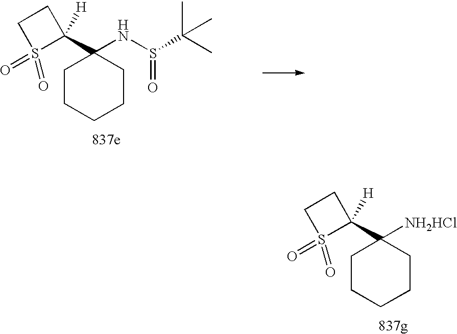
C1CCCCC1(C1([H])S(=O)(=O)CC1)[NH2HCl].C1CCCCC1(C1([H])S(=O)(=O)CC1)NS(=O)C(C)(C)C
